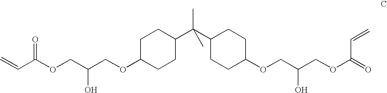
C(C(OCC(COC1CCC(C(C2CCC(OCC(COC(C=C)=O)O)CC2)(C)C)CC1)O)=O)=C
